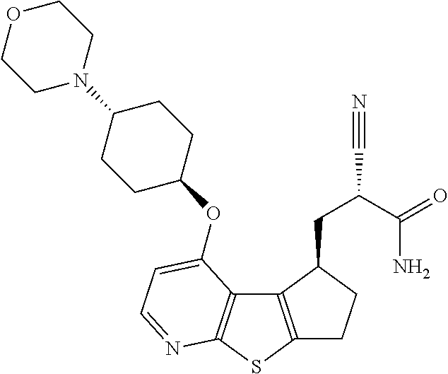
C1C2=C(C(CC(C#N)C(=O)N)C1)C1=C(S2)N=CC=C1OC1CCC(N2CCOCC2)CC1
